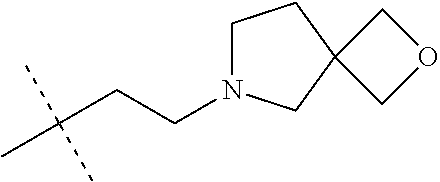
C(C(C)(C)C)CN1CCC2(C1)COC2
